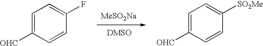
C1=C([OHC])C=CC(F)=C1.[MeSO2Na].C1=C([OHC])C=CC([SO2Me])=C1
